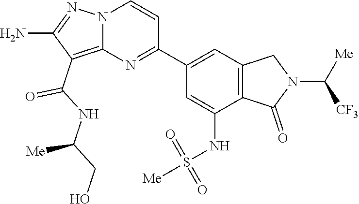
C(C1=C2N(N=C1N)C=CC(C1=CC3=C(C(NS(=O)(=O)[Me])=C1)C(=O)N(C([Me])[CF3])C3)=N2)(NC(CO)[Me])=O
